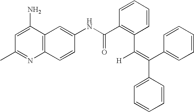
CC1=NC2=C(C(N)=C1)C=C(NC(C1=C(C(=C(C3=CC=CC=C3)C3=CC=CC=C3)[H])C=CC=C1)=O)C=C2
